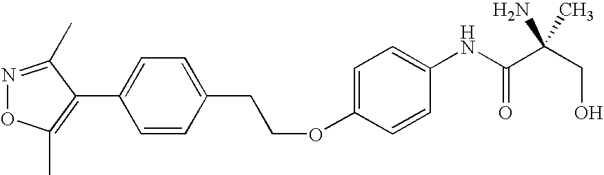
C1(C2=C(C)ON=C2C)=CC=C(CCOC2=CC=C(NC(C(CO)(N)C)=O)C=C2)C=C1
